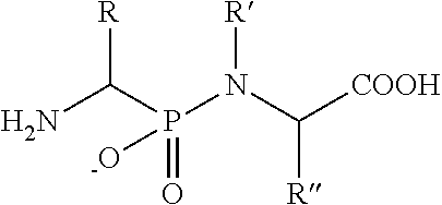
NC(P(N(C([COOH])[R])[R])(=O)[-O])[R]
